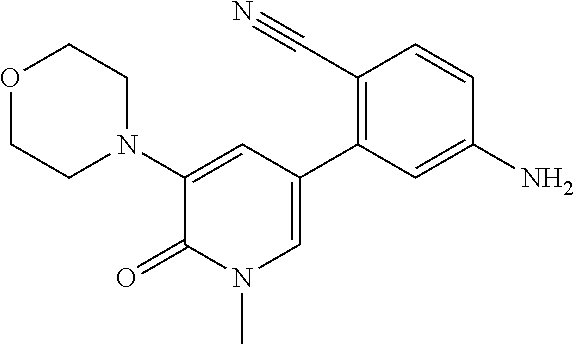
C1=C(C2=C(C#N)C=CC(N)=C2)C=C(N2CCOCC2)C(=O)N1C
